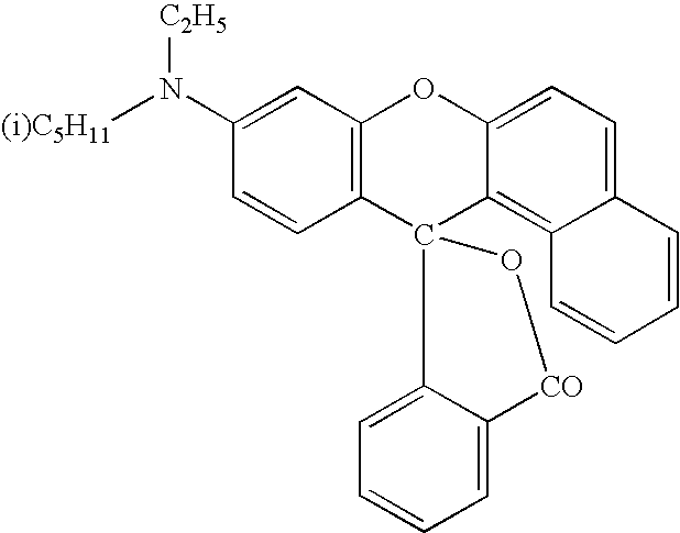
C1(N([(i)C5H11])[C2H5])=CC2=C(C=C1)C1(C3=C4C(=CC=C3O2)C=CC=C4)C2=CC=CC=C2[CO]O1
